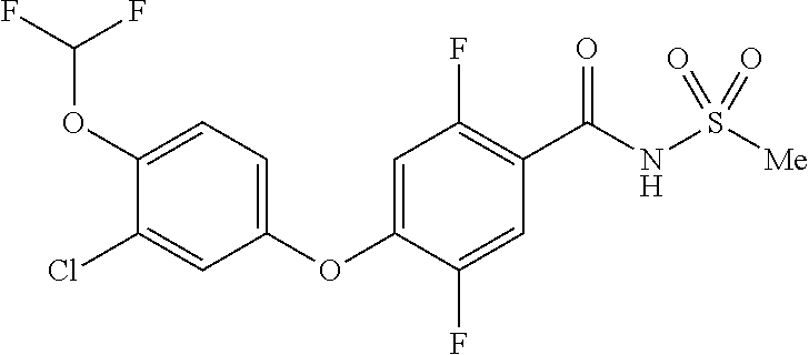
C1(OC(F)F)=CC=C(OC2=CC(F)=C(C(NS([Me])(=O)=O)=O)C=C2F)C=C1Cl
